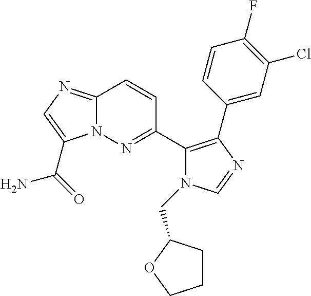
C12=NC=C(C(=O)N)N1N=C(C1=C(C3=CC(Cl)=C(F)C=C3)N=CN1CC1CCCO1)C=C2
